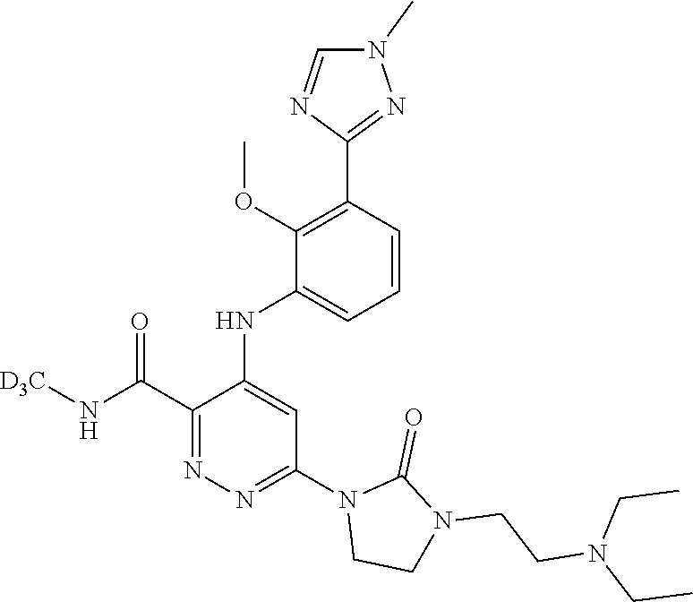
C1(C(N[D3C])=O)=NN=C(N2CCN(CCN(CC)CC)C2=O)C=C1NC1=CC=CC(C2=NN(C)C=N2)=C1OC
